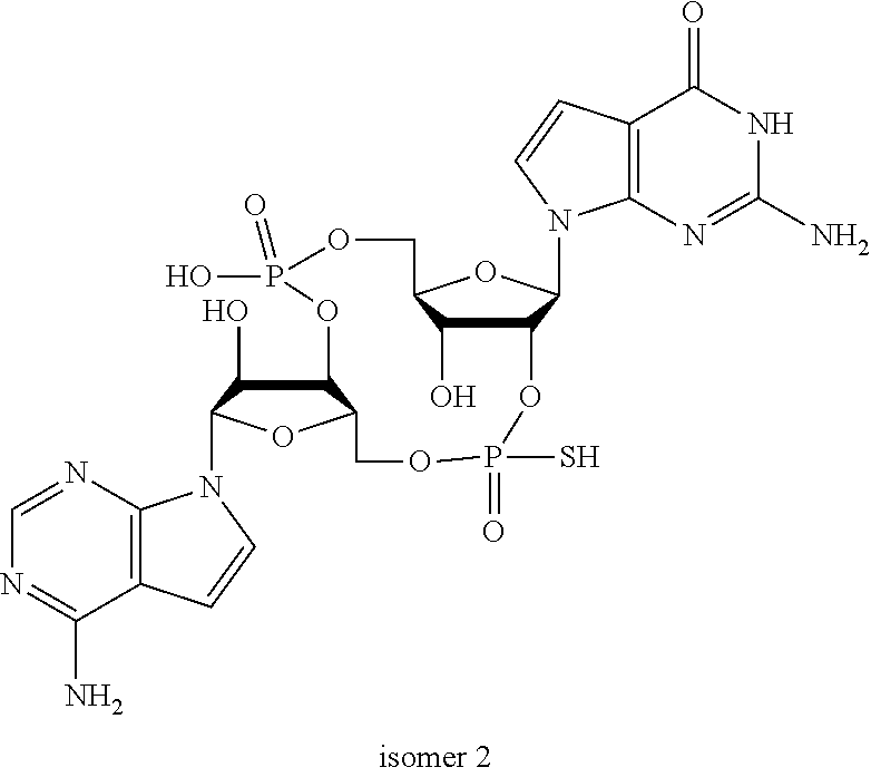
C12=C(N=CN=C1N)N(C1C(O)C3C(O1)COP(S)(=O)OC1C(N4C5=C(C(=O)NC(N)=N5)C=C4)OC(COP(=O)(O)O3)C1O)C=C2
